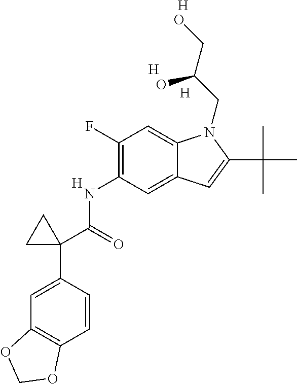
N(C1=C(F)C=C2C(=C1)C=C(C(C)(C)C)N2CC(CO)O)C(C1(C2=CC3=C(C=C2)OCO3)CC1)=O.[H].[H].[H].[H]
